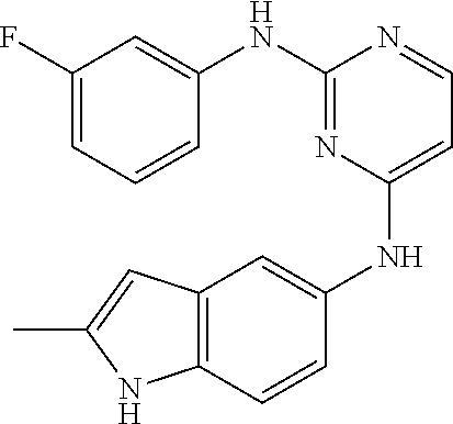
C1(F)=CC=CC(NC2=NC(NC3=CC4=C(C=C3)NC(C)=C4)=CC=N2)=C1
